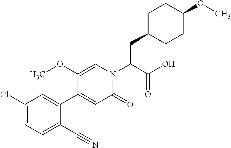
C1C(CC(N2C=C(OC)C(C3=CC(Cl)=CC=C3C#N)=CC2=O)C(O)=O)CCC(OC)C1
